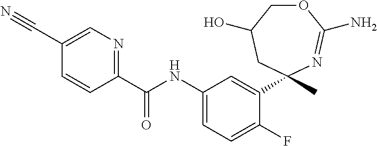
C1(C(NC2=CC=C(F)C(C3(C)CC(O)COC(N)=N3)=C2)=O)=NC=C(C#N)C=C1
